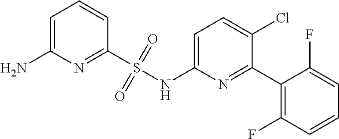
C1=C(N)N=C(S(NC2=CC=C(Cl)C(C3=C(F)C=CC=C3F)=N2)(=O)=O)C=C1
